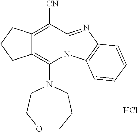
Cl.C12=C(N3CCCOCC3)N3C(=NC4=C3C=CC=C4)C([CN])=C1CCC2
